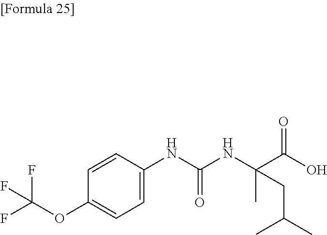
C1=C(OC(F)(F)F)C=CC(NC(NC(C(O)=O)(C)CC(C)C)=O)=C1
